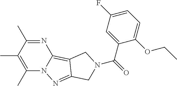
C1(C)=C(C)C(C)=NC2=C3C(=NN12)CN(C(=O)C1=CC(F)=CC=C1OCC)C3
